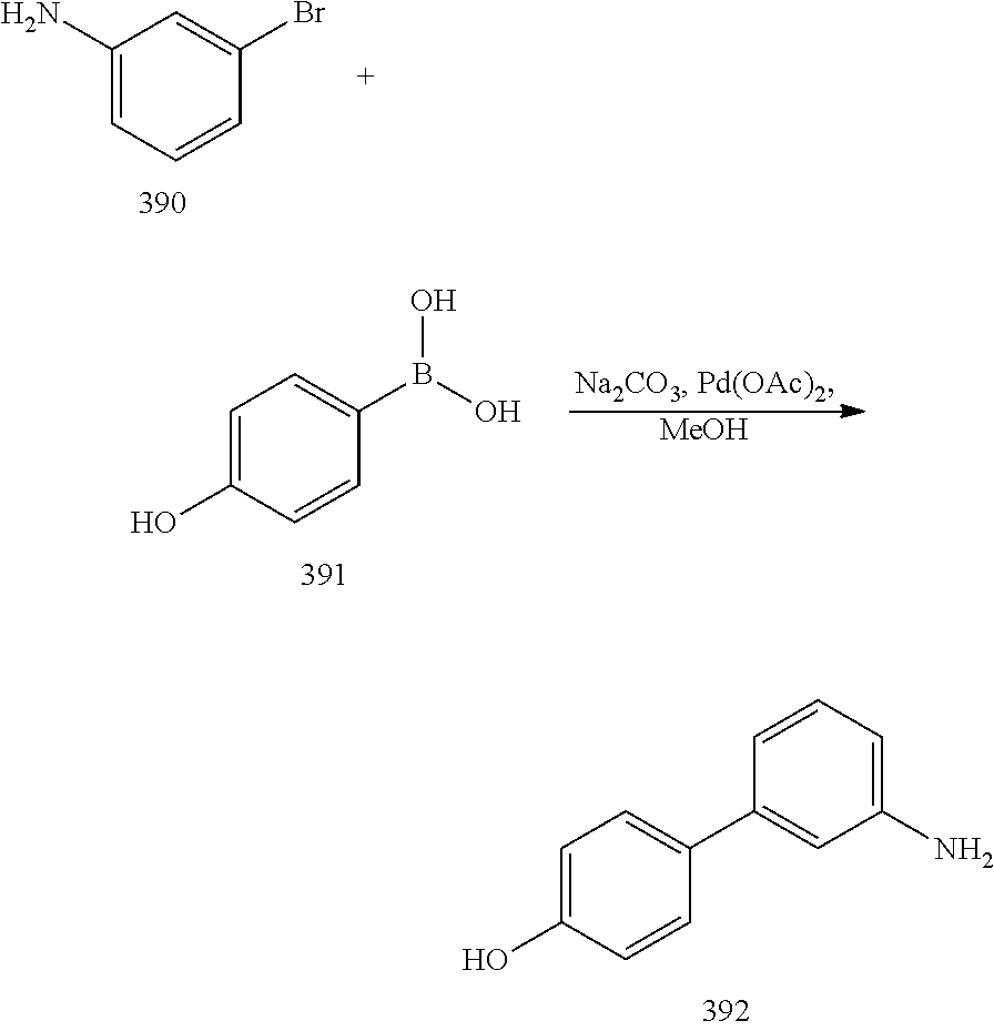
C1=C(O)C=CC(C2=CC(N)=CC=C2)=C1.C1(N)=CC=CC(Br)=C1.C1=C(O)C=CC(B(O)O)=C1.[MeOH]
